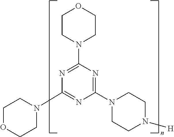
C1OCCN(C2=NC(N3CCN([H])CC3)=NC(N3CCOCC3)=N2)C1
